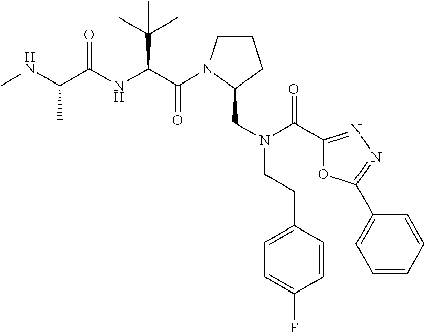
C(C(NC(C(NC)C)=O)C(C)(C)C)(=O)N1CCCC1CN(CCC1=CC=C(F)C=C1)C(=O)C1=NN=C(C2=CC=CC=C2)O1
